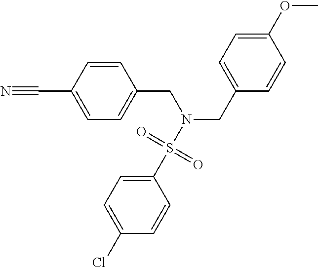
C1=C(C#N)C=CC(CN(CC2=CC=C(OC)C=C2)S(=O)(=O)C2=CC=C(Cl)C=C2)=C1
